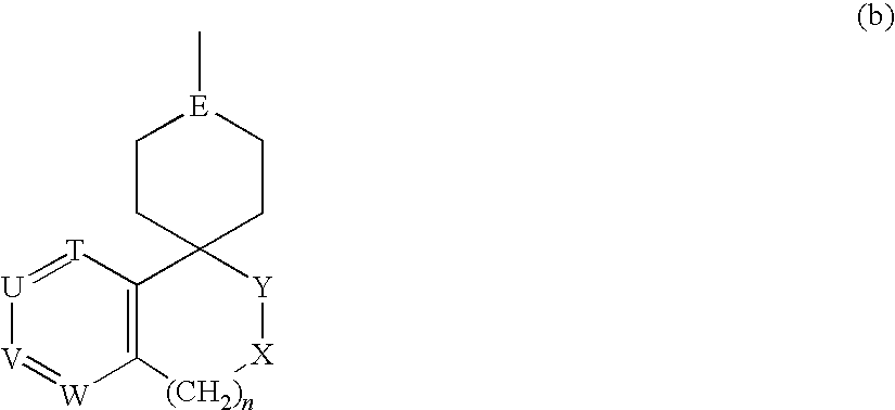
[U]1=[T]C2=C([W]=[V]1)[(CH2)n][X][Y]C21CC[E](C)CC1
